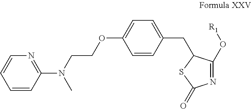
C1=CC(CC2C(O[R1])=NC(=O)S2)=CC=C1OCCN(C1=NC=CC=C1)C
